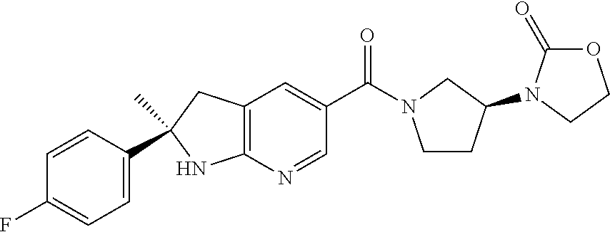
C(C1=CC2=C(N=C1)NC(C)(C1=CC=C(F)C=C1)C2)(=O)N1CCC(N2C(=O)OCC2)C1
